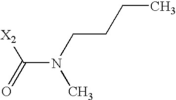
N(C(=O)[X2])(CCCC)C
